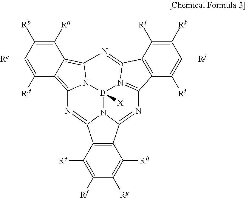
C12=C(C([Re])=C([Rf])C([Rg])=C1[Rh])C1=NC3=C4C([Rd])=C([Rc])C([Rb])=C([Ra])C4=C4N3B3([X])N1C2=NC1=N3C(=N4)C2=C1C([Ri])=C([Rj])C([Rk])=C2[Rl]
